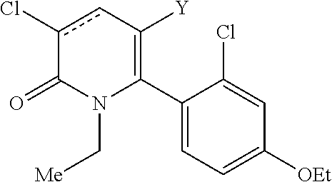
C1(C2=C([Y])cc(Cl)C(=O)N2C[Me])=CC=C([OEt])C=C1Cl
